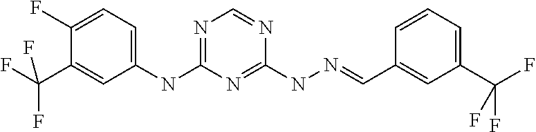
C1(NC2=NC=NC(NN=CC3=CC(C(F)(F)F)=CC=C3)=N2)=CC=C(F)C(C(F)(F)F)=C1
